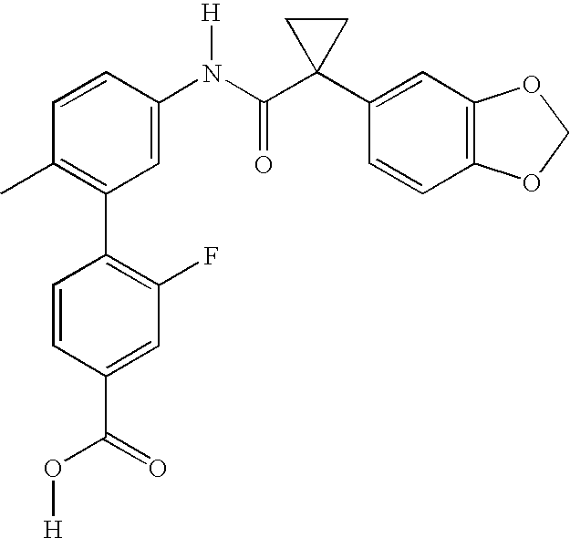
C1=C(N(C(C2(C3=CC4=C(C=C3)OCO4)CC2)=O)[H])C=CC(C)=C1C1=C(F)C=C(C(O[H])=O)C=C1
